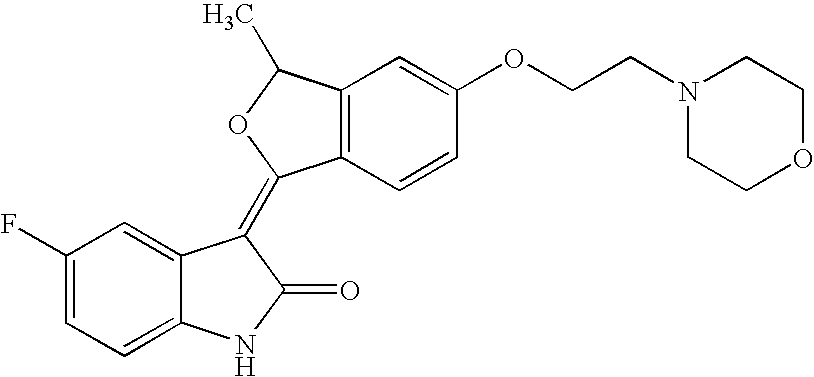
C1=C2C(=CC=C1F)NC(=O)C2=C1C2=C(C=C(OCCN3CCOCC3)C=C2)C(C)O1
